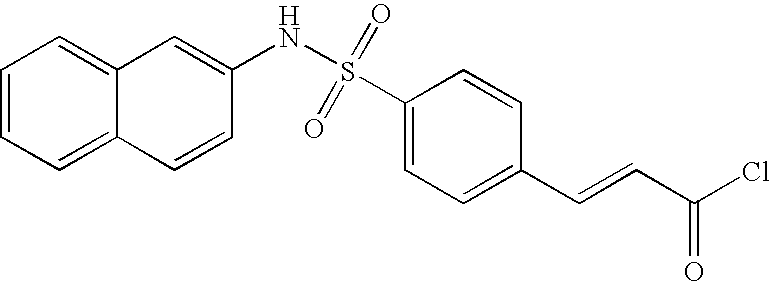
C12=CC=CC=C1C=CC(NS(C1=CC=C(C=CC(Cl)=O)C=C1)(=O)=O)=C2
